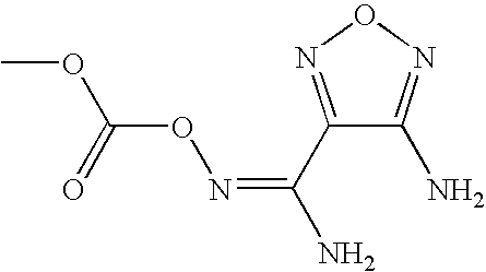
C1(C(=NOC(OC)=O)N)=NON=C1N
